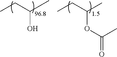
CCC(O)C.CCC(OC(=O)C)C
